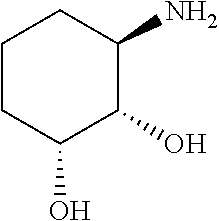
C1CC(O)C(O)C(N)C1
